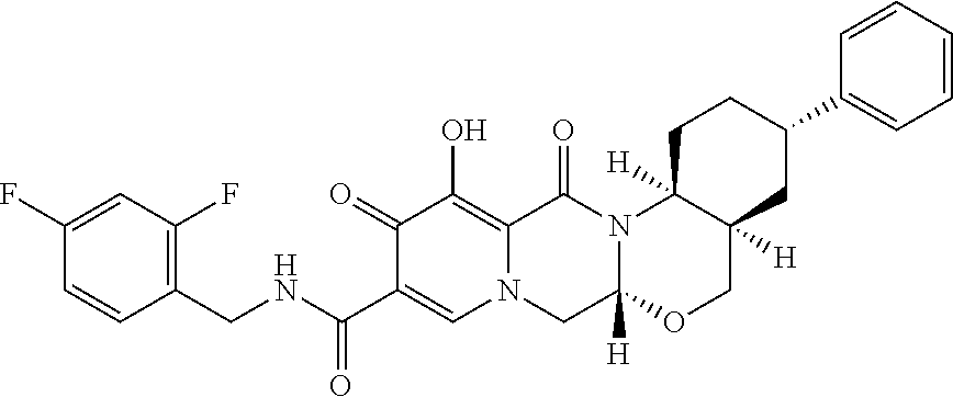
C1(CNC(C2=CN3C(=C(O)C2=O)C(=O)N2C([H])(C3)OCC3([H])C2([H])CCC(C2=CC=CC=C2)C3)=O)=C(F)C=C(F)C=C1
